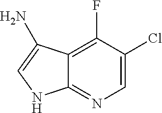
C1=C(Cl)C(F)=C2C(=N1)NC=C2N
